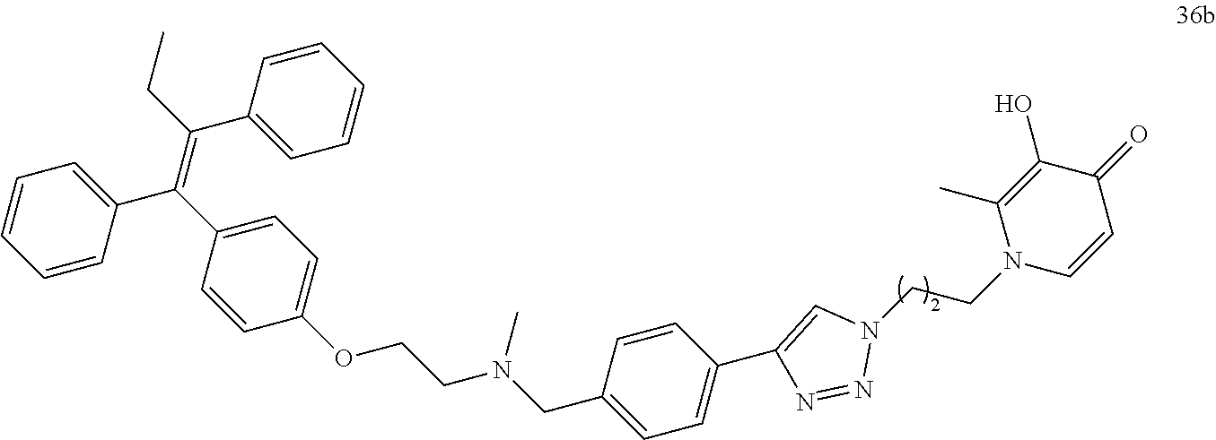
C1(C(=C(C2=CC=C(OCCN(CC3=CC=C(C4=CN(CCN5C=CC(=O)C(O)=C5C)N=N4)C=C3)C)C=C2)C2=CC=CC=C2)CC)=CC=CC=C1
